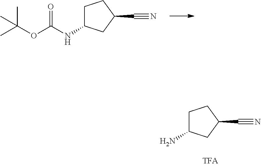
O(C(C)(C)C)C(=O)NC1CCC(C#N)C1.NC1CCC(C#N)C1
